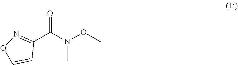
CN(OC)C(C1=NOC=C1)=O
